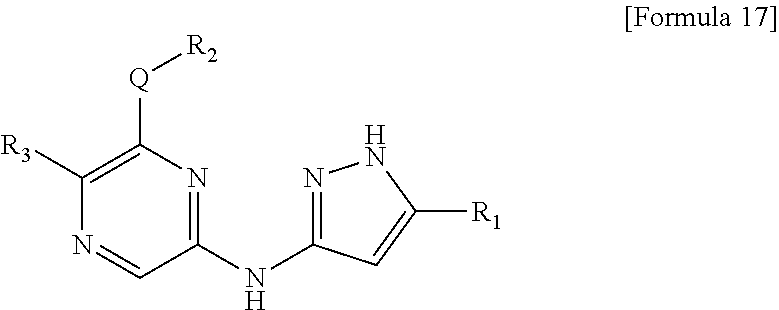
N1=CC(NC2=NNC([R1])=C2)=NC([Q][R2])=C1[R3]
